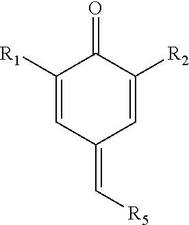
C1([R1])=CC(=C[R5])C=C([R2])C1=O
